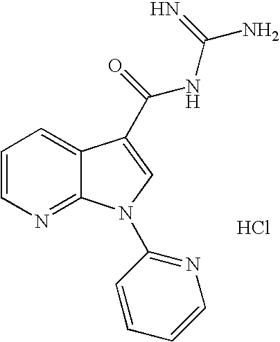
C1=CN=C2C(=C1)C(C(NC(N)=N)=O)=CN2C1=NC=CC=C1.Cl
